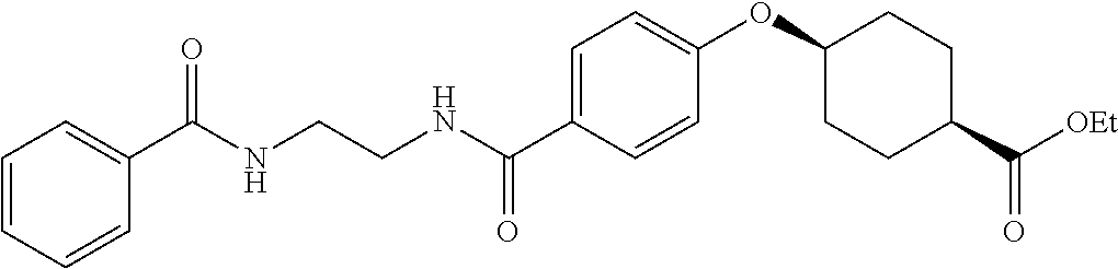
C1=C(C(NCCNC(C2=CC=CC=C2)=O)=O)C=CC(OC2CCC(C(=O)[OEt])CC2)=C1
